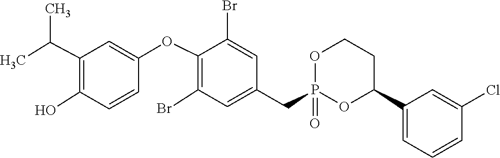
C1=C(OC2=C(Br)C=C(CP3(=O)OCCC(C4=CC=CC(Cl)=C4)O3)C=C2Br)C=CC(O)=C1C(C)C
